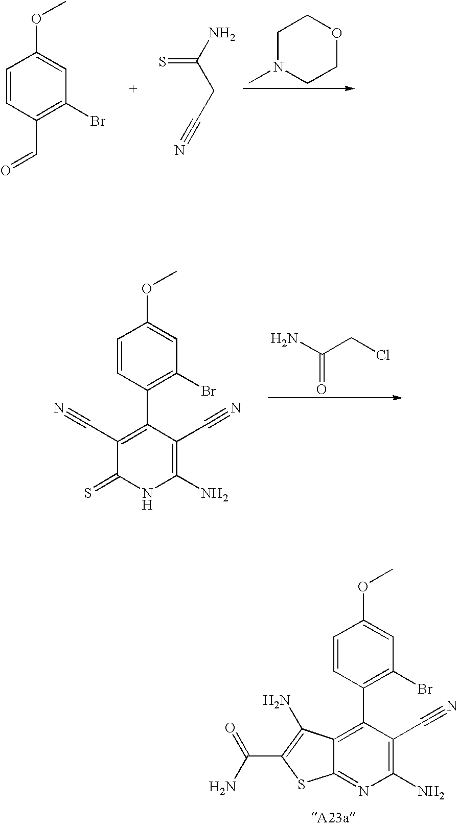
C1=CC(C=O)=C(Br)C=C1OC.C1N(C)CCOC1.NC(CC#N)=S.C1=CC(C2=C(C#N)C(=S)NC(N)=C2C#N)=C(Br)C=C1OC.NC(CCl)=O.C1=CC(C2=C3C(=NC(N)=C2C#N)SC(C(=O)N)=C3N)=C(Br)C=C1OC
